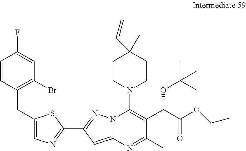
C1=CC(CC2=CN=C(C3=NN4C(=C3)N=C(C)C(C(C(OCC)=O)OC(C)(C)C)=C4N3CCC(C=C)(C)CC3)S2)=C(Br)C=C1F
